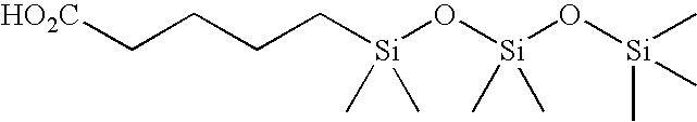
C(CCC[Si](O[Si](O[Si](C)(C)C)(C)C)(C)C)[HO2C]
